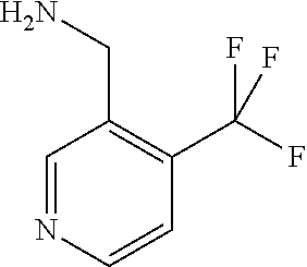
C1=NC=CC(C(F)(F)F)=C1CN
